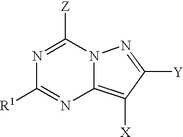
N1=C([Z])N2C(=C([X])C([Y])=N2)N=C1[R1]
